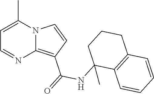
N12C(=C(C(=O)NC3(C)C4=C(C=CC=C4)CCC3)C=C1)N=CC=C2C
